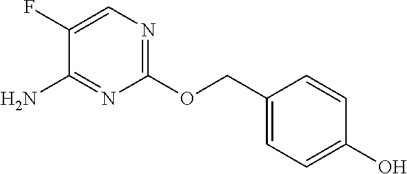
NC1=NC(OCC2=CC=C(O)C=C2)=NC=C1F
